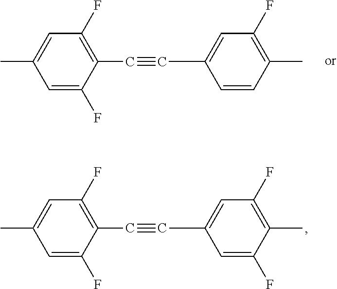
C(C1=CC(F)=C(C)C=C1)#CC1=C(F)C=C(C)C=C1F.C(C1=CC(F)=C(C)C(F)=C1)#CC1=C(F)C=C(C)C=C1F
